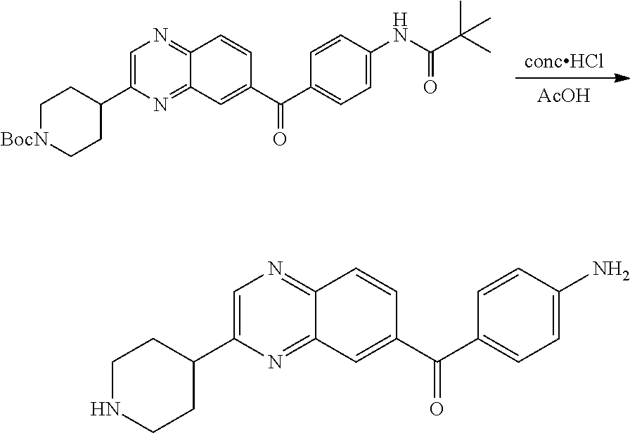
[concHCl].[AcOH].C1=C(C2CC[BocN]CC2)N=C2C(=N1)C=CC(C(C1=CC=C(NC(C(C)(C)C)=O)C=C1)=O)=C2.C1=C(C2CCNCC2)N=C2C(=N1)C=CC(C(C1=CC=C(N)C=C1)=O)=C2
